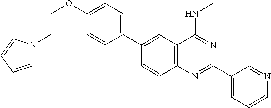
C1(C2=CC3=C(C=C2)N=C(C2=CC=CN=C2)N=C3NC)=CC=C(OCCN2C=CC=C2)C=C1
